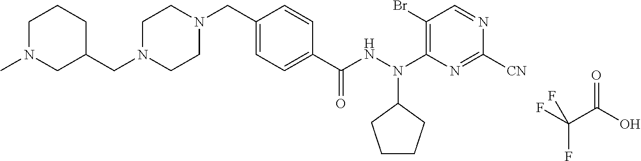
C1(CN2CCN(CC3CCCN(C)C3)CC2)=CC=C(C(NN(C2=C(Br)C=NC([CN])=N2)C2CCCC2)=O)C=C1.FC(C(O)=O)(F)F
